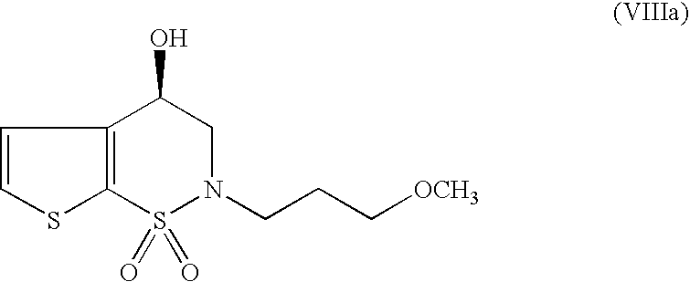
C1=CSC2=C1C(O)CN(CCC[OCH3])S2(=O)=O
